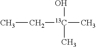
[13C](CC)(O)(C)C
